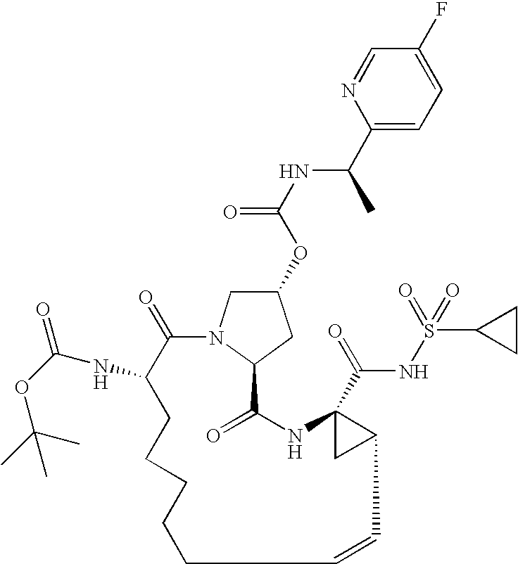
N(C(OC1CN2C(C1)C(=O)NC1(C(=O)NS(=O)(=O)C3CC3)CC1C=CCCCCCC(NC(OC(C)(C)C)=O)C2=O)=O)C(C1=CC=C(F)C=N1)C
